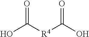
O=C([R4]C(O)=O)O
